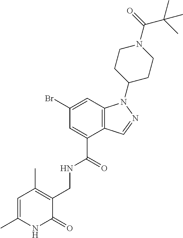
BrC1=CC2=C(C(C(=O)NCC3=C(C)C=C(C)NC3=O)=C1)C=NN2C1CCN(C(=O)C(C)(C)C)CC1
